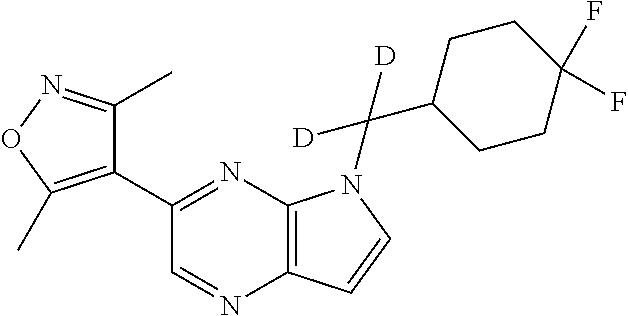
C12=C(N=C(C3=C(C)ON=C3C)C=N1)N(C(C1CCC(F)(F)CC1)([D])[D])C=C2
